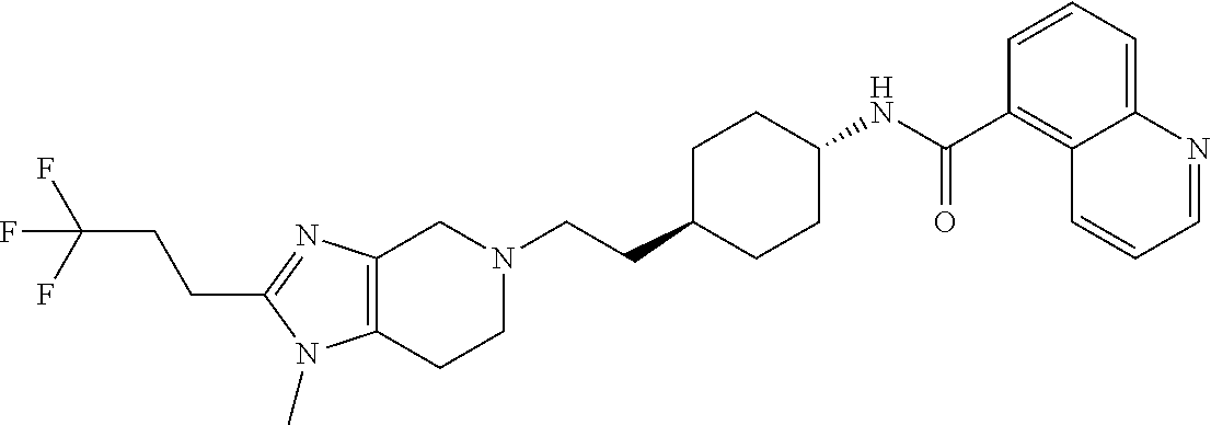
C1(CCC(F)(F)F)=NC2=C(N1C)CCN(CCC1CCC(NC(C3=C4C(=CC=C3)N=CC=C4)=O)CC1)C2
